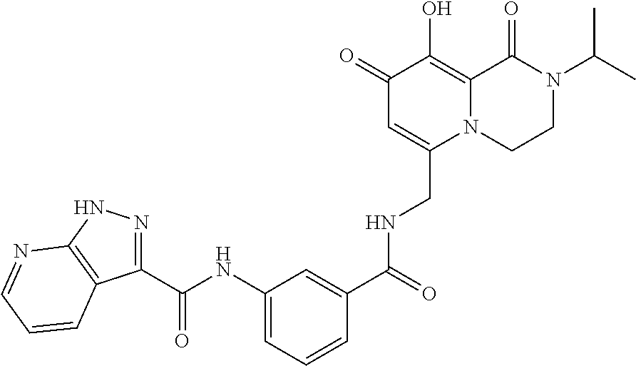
C1(C(NC2=CC=CC(C(=O)NCC3=CC(=O)C(O)=C4N3CCN(C(C)C)C4=O)=C2)=O)=NNC2=C1C=CC=N2
